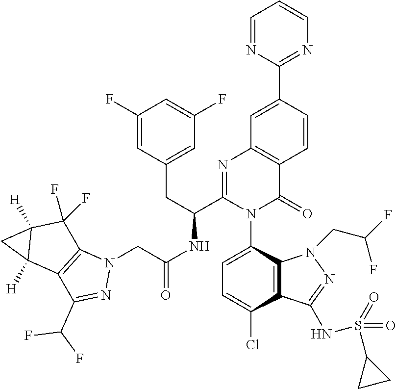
C1=NC(C2=CC3=C(C=C2)C(=O)N(C2=CC=C(Cl)C4=C2N(CC(F)F)N=C4NS(=O)(=O)C2CC2)C(C(CC2=CC(F)=CC(F)=C2)NC(=O)CN2C4=C(C(C(F)F)=N2)C2([H])C([H])(C4(F)F)C2)=N3)=NC=C1
